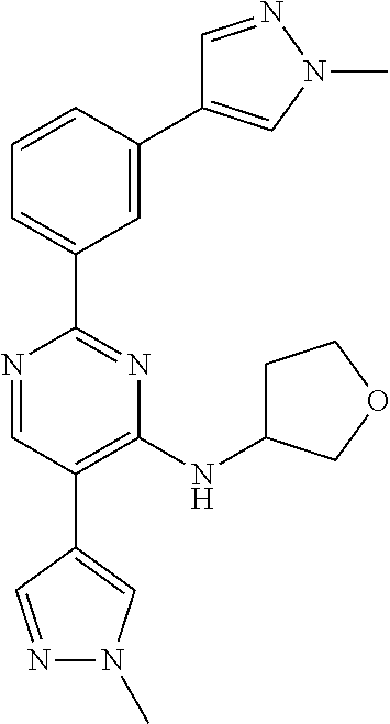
N1=CC(C2=CN(C)N=C2)=C(NC2CCOC2)N=C1C1=CC=CC(C2=CN(C)N=C2)=C1
